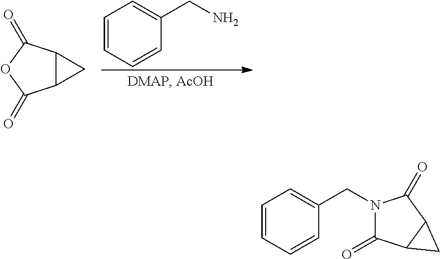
C1=CC=CC(CN)=C1.C12C(C(=O)OC1=O)C2.C1=CC=CC(CN2C(=O)C3C(C2=O)C3)=C1
